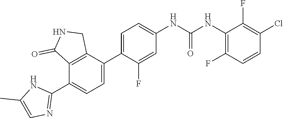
C1=C(C2=CC=C(NC(NC3=C(F)C=CC(Cl)=C3F)=O)C=C2F)C2=C(C(C3=NC=C(C)N3)=C1)C(=O)NC2
